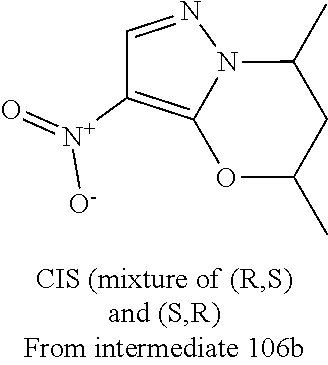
C1=NN2C(=C1[N+](=O)[O-])OC(C)CC2C
